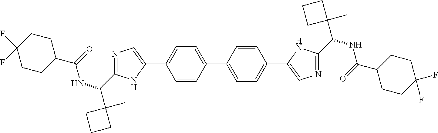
C1(C2=CC=C(C3=CN=C(C(NC(C4CCC(F)(F)CC4)=O)C4(C)CCC4)N3)C=C2)=CC=C(C2=CN=C(C(NC(C3CCC(F)(F)CC3)=O)C3(C)CCC3)N2)C=C1
